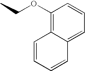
C1(OCC)=C2C(=CC=C1)C=CC=C2
